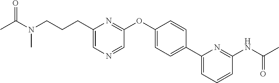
C(C1=CN=CC(OC2=CC=C(C3=CC=CC(NC(C)=O)=N3)C=C2)=N1)CCN(C(=O)C)C
